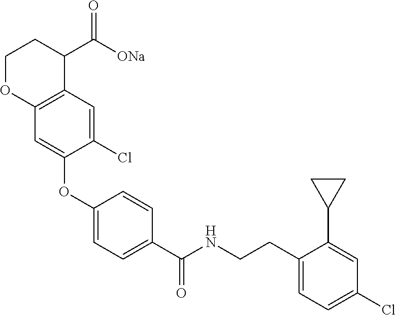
C1(OC2=CC3=C(C(C([ONa])=O)CCO3)C=C2Cl)=CC=C(C(NCCC2=CC=C(Cl)C=C2C2CC2)=O)C=C1
